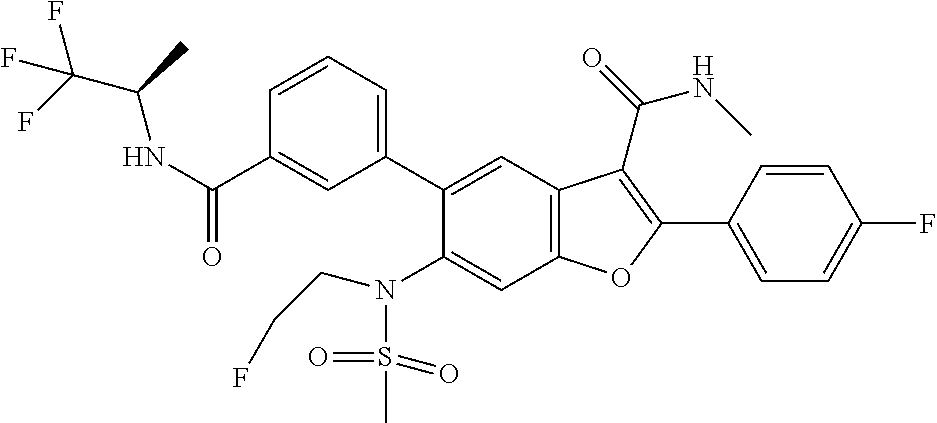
C1=CC=C(C2=CC3=C(C=C2N(S(C)(=O)=O)CCF)OC(C2=CC=C(F)C=C2)=C3C(NC)=O)C=C1C(NC(C)C(F)(F)F)=O
